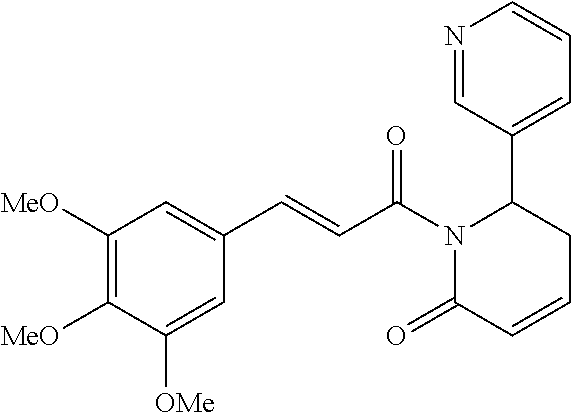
C1([MeO])=C([MeO])C([OMe])=CC(C=CC(N2C(=O)C=CCC2C2=CC=CN=C2)=O)=C1
